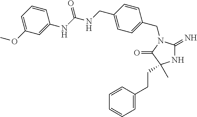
N1C(=N)N(CC2=CC=C(CNC(NC3=CC(OC)=CC=C3)=O)C=C2)C(=O)C1(C)CCC1=CC=CC=C1
